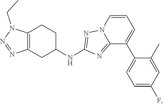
C12=C(CC(NC3=NN4C(=N3)C(C3=CC=C(F)C=C3C)=CC=C4)CC1)N=NN2CC
